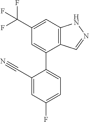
C1(C(F)(F)F)=CC2=C(C(C3=CC=C(F)C=C3C#N)=C1)C=NN2
